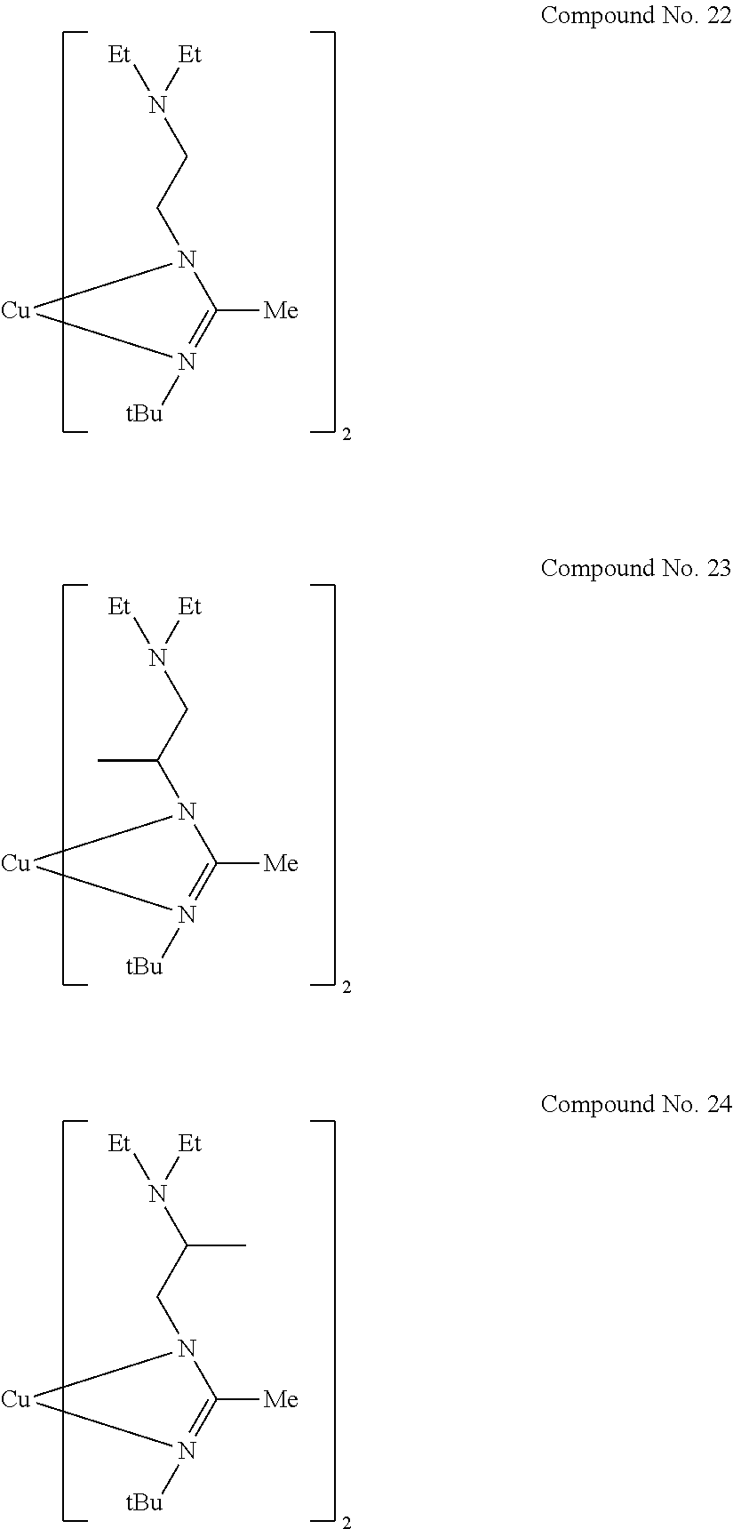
[Et]N([Et])CCN1C([Me])=N([tBu])[Cu]1.[Et]N([Et])CC(N1C([Me])=N([tBu])[Cu]1)C.[Et]N([Et])C(CN1C([Me])=N([tBu])[Cu]1)C
